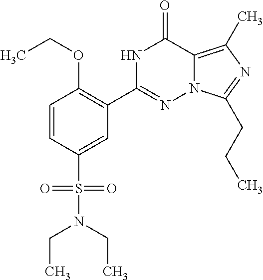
C1=CC(S(N(CC)CC)(=O)=O)=CC(C2=NN3C(=C(C)N=C3CCC)C(=O)N2)=C1OCC
